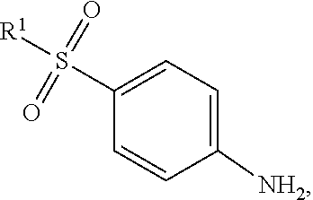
S(=O)([R1])(=O)C1=CC=C([NH2])C=C1
